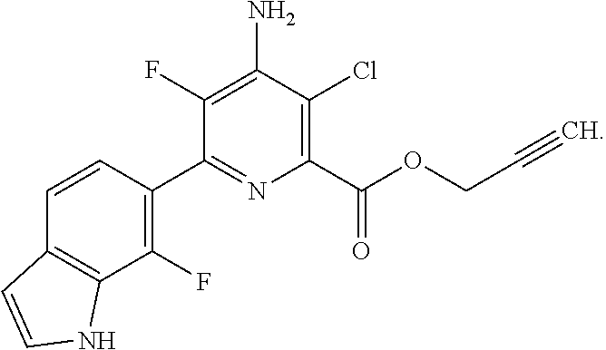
N1C2=C(C=CC(C3=NC(C(OCC#C)=O)=C(Cl)C(N)=C3F)=C2F)C=C1
